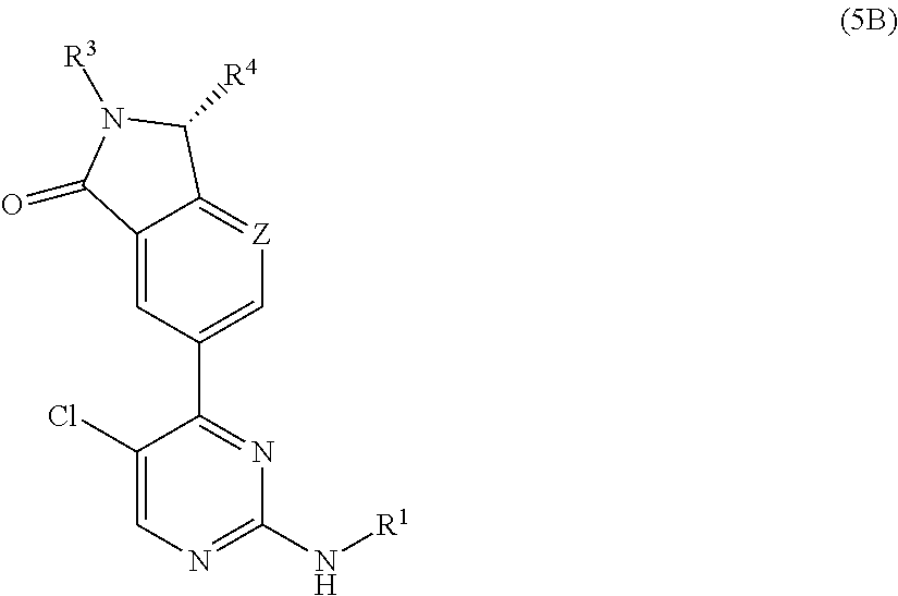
C12=CC(C3=NC(N[R1])=NC=C3Cl)=C[Z]=C1C([R4])N([R3])C2=O
